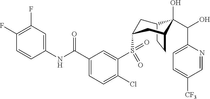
C1(F)=C(F)C=C(NC(C2=CC=C(Cl)C(S(=O)(=O)C3CC4C(O)(C(C5=CC=C([CF3])C=N5)O)C(CC4)C3)=C2)=O)C=C1
